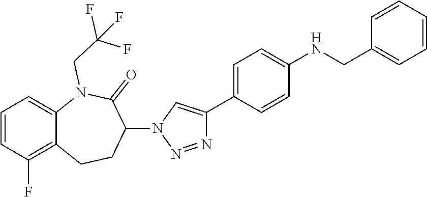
C1=CC(F)=C2C(=C1)N(CC(F)(F)F)C(=O)C(N1C=C(C3=CC=C(NCC4=CC=CC=C4)C=C3)N=N1)CC2
